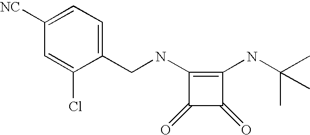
C1([NC])=CC=C(CNC2=C(NC(C)(C)C)C(=O)C2=O)C(Cl)=C1
